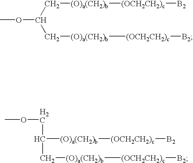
COC(C[(O)a(CH2)b][(OCH2CH2)c][B2])C[(O)a(CH2)b][(OCH2CH2)c][B2].C([(O)a(CH2)b][(OCH2CH2)c][B2])C(COC)[(O)a(CH2)b][(OCH2CH2)c][B2]
